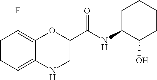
C1C(NC(=O)C2CNC3=CC=CC(F)=C3O2)C(O)CCC1
